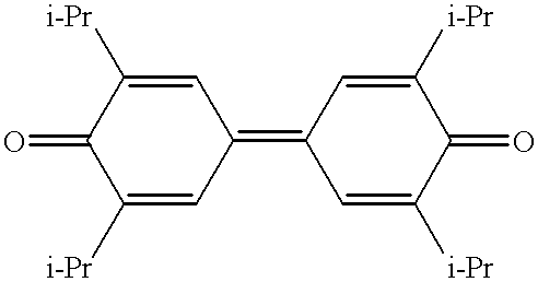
C1([i-Pr])=CC(=C2C=C([i-Pr])C(=O)C([i-Pr])=C2)C=C([i-Pr])C1=O
